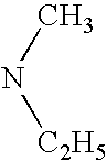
N(C)[C2H5]
